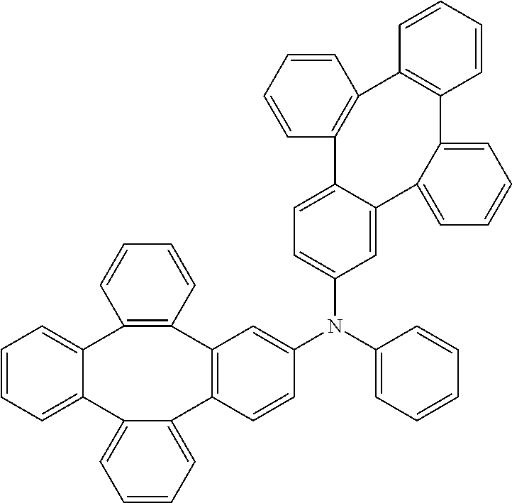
C1(N(C2=CC=CC=C2)C2=CC3=C(C=C2)C2=CC=CC=C2C2=CC=CC=C2C2=C3C=CC=C2)=CC=C2C(=C1)C1=CC=CC=C1C1=C(C3=C2C=CC=C3)C=CC=C1
